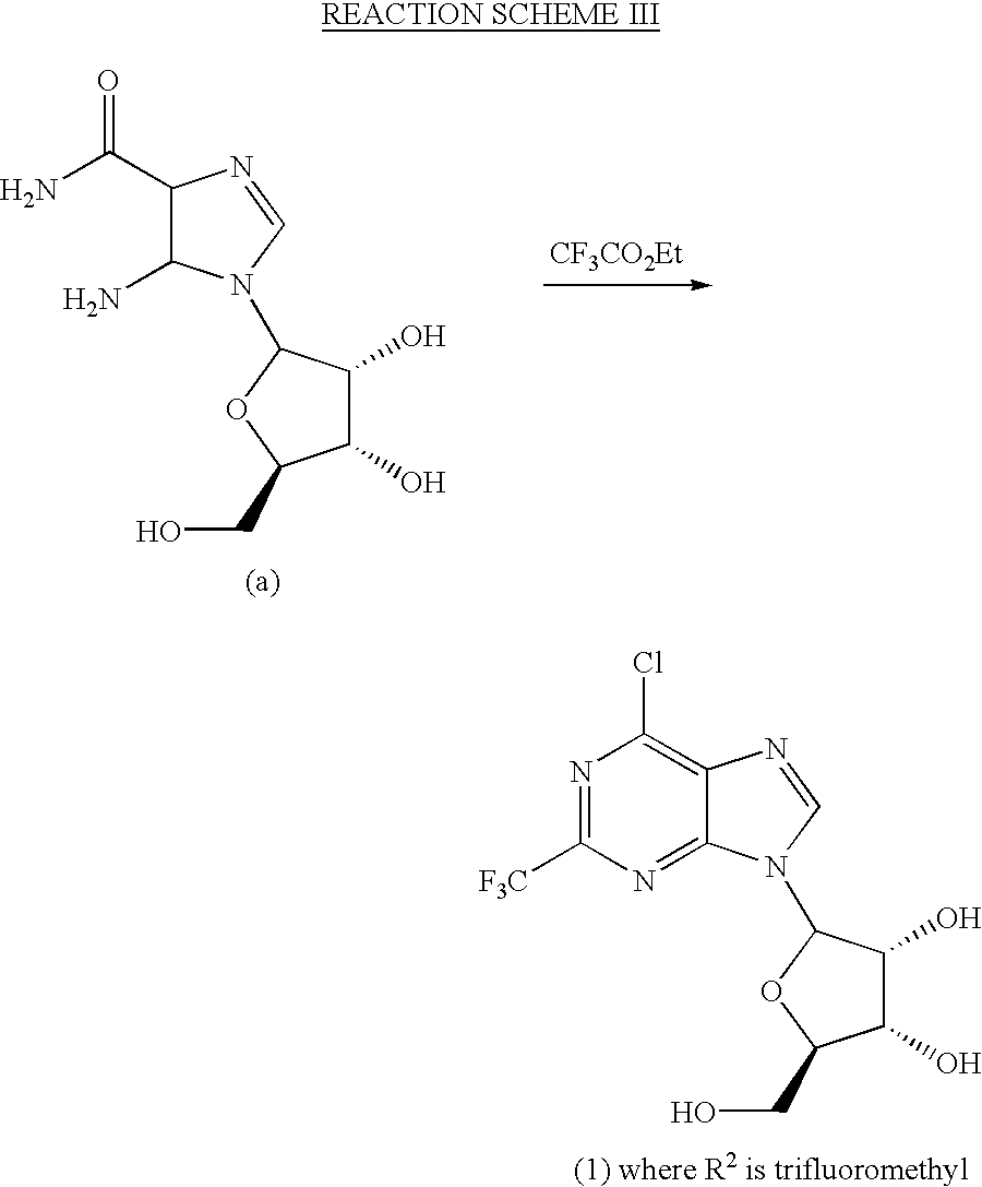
C12=C(Cl)N=C([F3C])N=C1N(C1C(O)C(O)C(CO)O1)C=N2.[CF3CO2Et].C1(C(N)=O)C(N)N(C2C(O)C(O)C(CO)O2)C=N1
